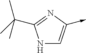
N1C=C(->C)N=C1C(C)(C)C
